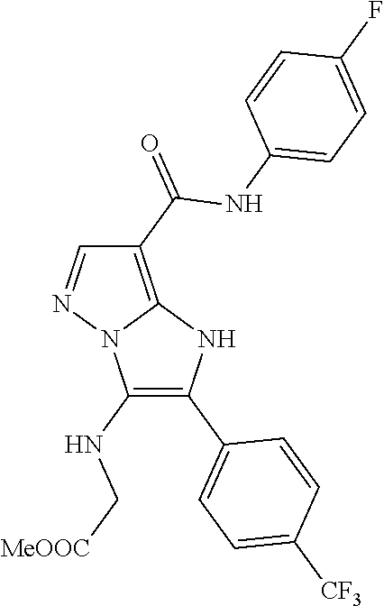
C1(NC[MeOOC])=C(C2=CC=C([CF3])C=C2)NC2=C(C(=O)NC3=CC=C(F)C=C3)C=NN12
